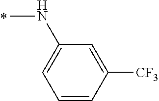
N(C)C1=CC=CC([CF3])=C1
